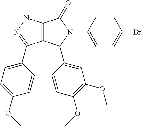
C12=C(NN=C1C1=CC=C(OC)C=C1)C(=O)N(C1=CC=C(Br)C=C1)C2C1=CC(OC)=C(OC)C=C1
